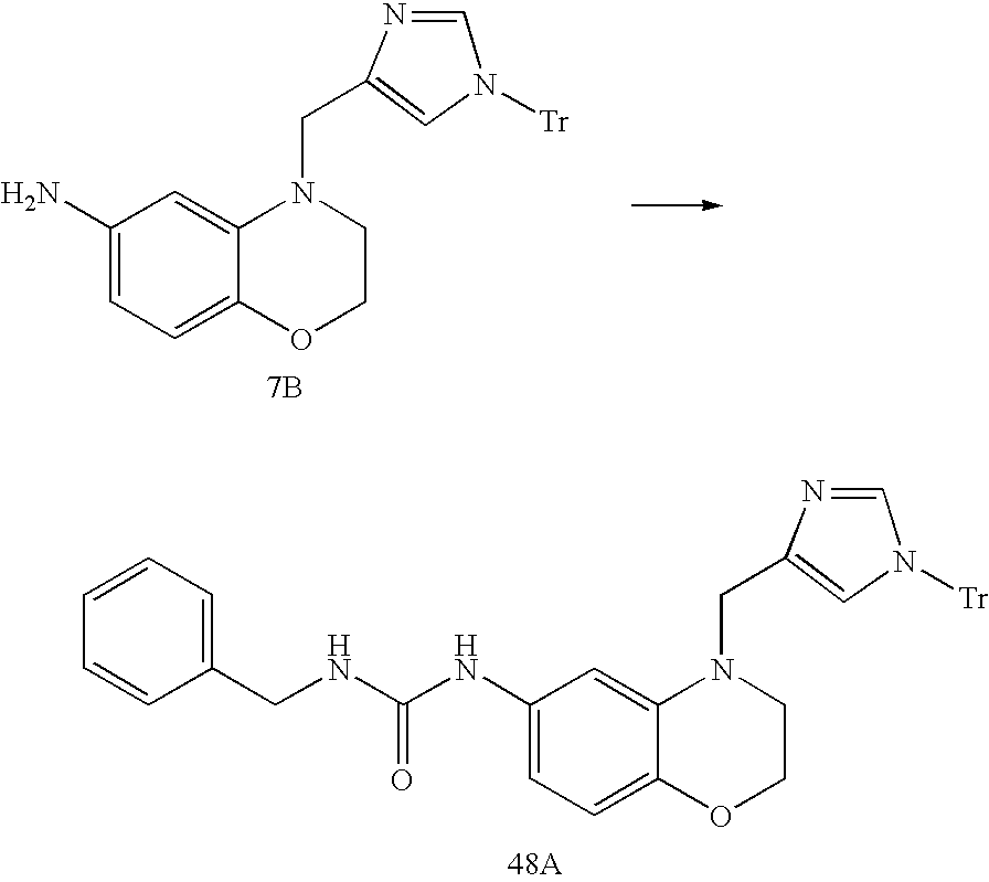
C1=C(NC(NCC2=CC=CC=C2)=O)C=C2C(=C1)OCCN2CC1=CN([Tr])C=N1.C1=C(N)C=C2C(=C1)OCCN2CC1=CN([Tr])C=N1.[7B]
